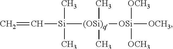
C=C[Si](C)(C)[(OSi)q]([OSi]([OCH3])([OCH3])[OCH3])(C)C
